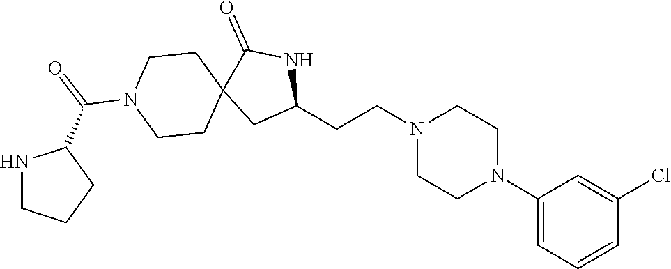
C1(N2CCN(CCC3NC(=O)C4(C3)CCN(C(=O)C3NCCC3)CC4)CC2)=CC=CC(Cl)=C1
